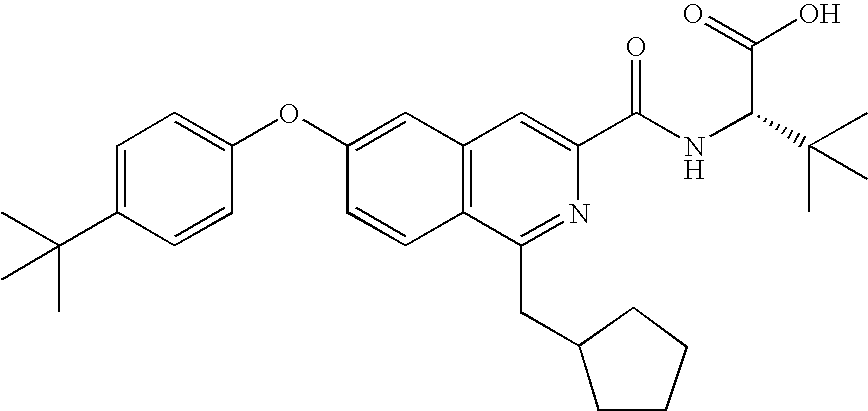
C1=C(C(C)(C)C)C=CC(OC2=CC3=C(C=C2)C(CC2CCCC2)=NC(C(NC(C(C)(C)C)C(=O)O)=O)=C3)=C1
